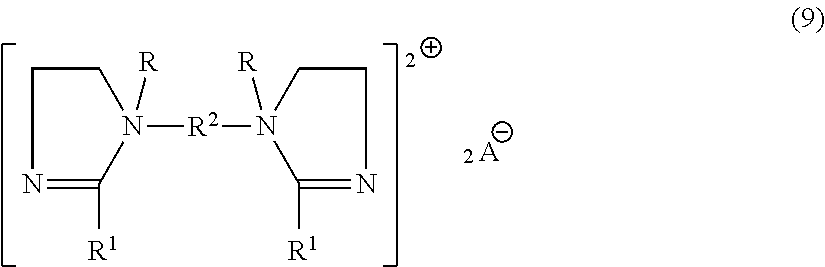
N1=C([R1])N([R2]N2([R])CCN=C2[R1])([R])CC1.[A]
